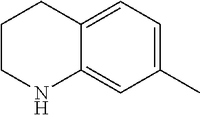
C1CNC2=CC(C)=CC=C2C1
